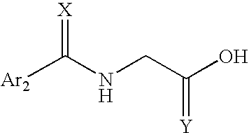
[Ar2]C(NCC(O)=[Y])=[X]
